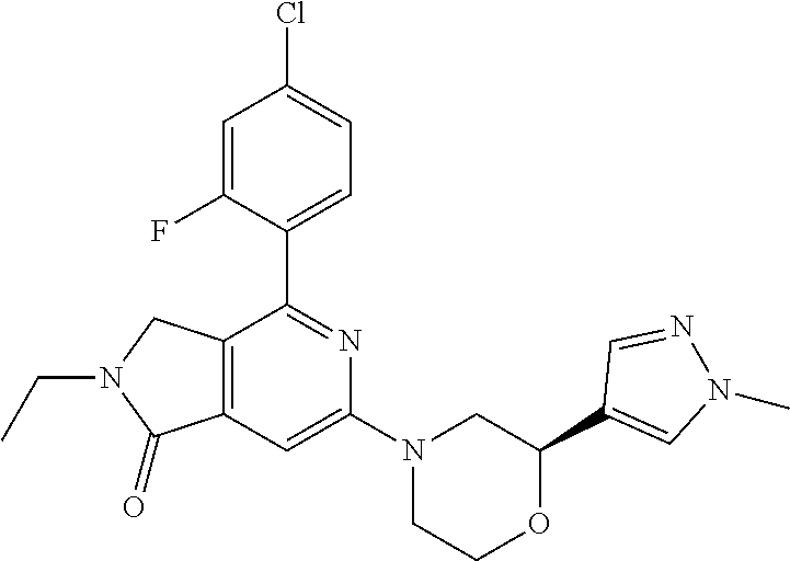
C1(C2=NC(N3CCOC(C4=CN(C)N=C4)C3)=CC3=C2CN(CC)C3=O)=CC=C(Cl)C=C1F
